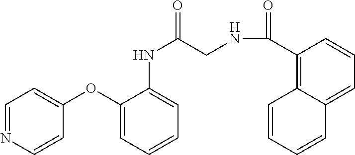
C1=NC=CC(OC2=CC=CC=C2NC(CNC(C2=C3C(=CC=C2)C=CC=C3)=O)=O)=C1
